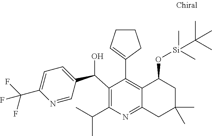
C1(C(C2=CC=C(C(F)(F)F)N=C2)O)=C(C(C)C)N=C2C(=C1C1=CCCC1)C(O[Si](C(C)(C)C)(C)C)CC(C)(C)C2
